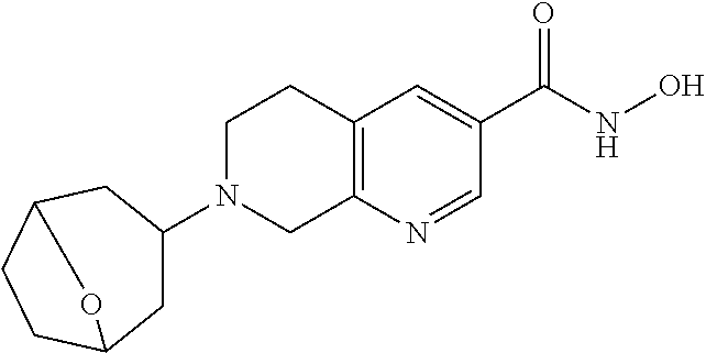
C12=C(N=CC(C(NO)=O)=C1)CN(C1CC3CCC(C1)O3)CC2
